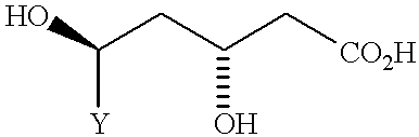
OC(CC(C[CO2H])O)[Y]
